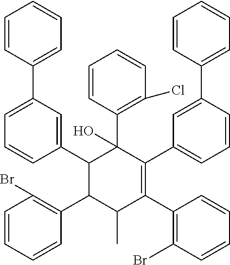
C1=CC(Br)=C(C2C(C)C(C3=C(Br)C=CC=C3)=C(C3=CC=CC(C4=CC=CC=C4)=C3)C(C3=C(Cl)C=CC=C3)(O)C2C2=CC(C3=CC=CC=C3)=CC=C2)C=C1
